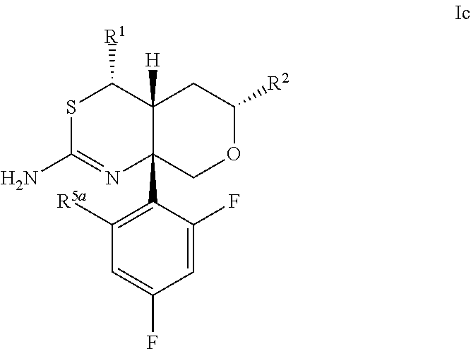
S1C(N)=NC2(C3=C([R5a])C=C(F)C=C3F)C([H])(C1[R1])CC([R2])OC2
